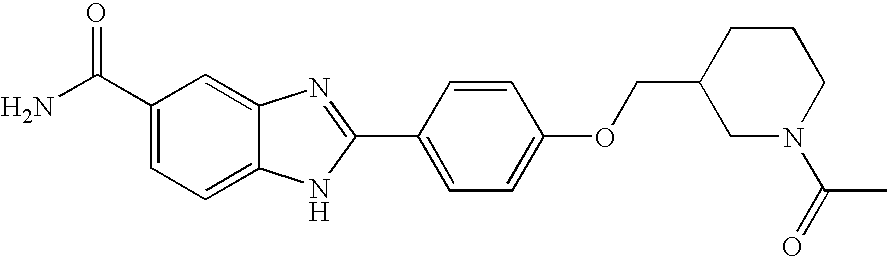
C12=CC(C(=O)N)=CC=C1NC(C1=CC=C(OCC3CN(C(=O)C)CCC3)C=C1)=N2
